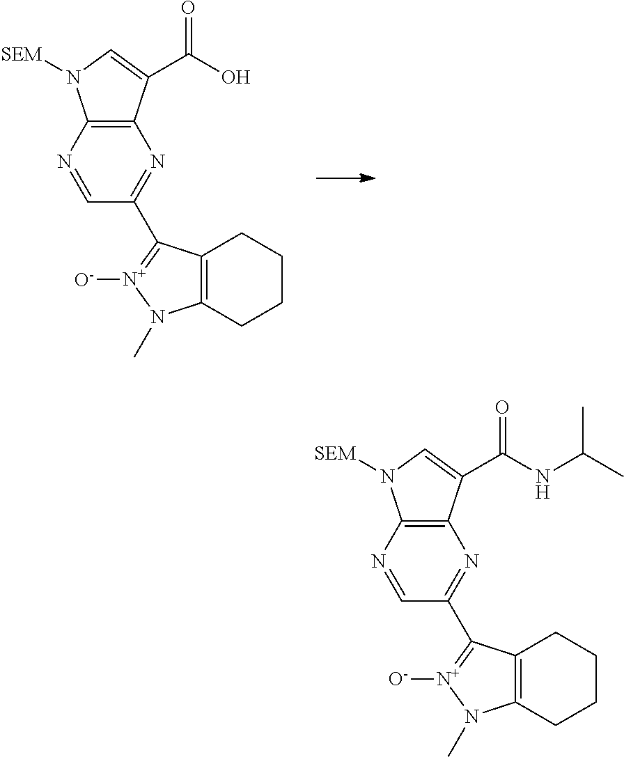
C1=NC2=C(N=C1C1=[N+]([O-])N(C)C3=C1CCCC3)C(C(O)=O)=CN2[SEM].C1=NC2=C(N=C1C1=[N+]([O-])N(C)C3=C1CCCC3)C(C(NC(C)C)=O)=CN2[SEM]
